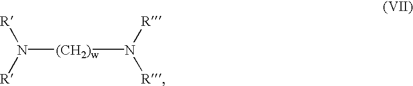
N([(CH2)w]N([R])[R])([R])[R]
